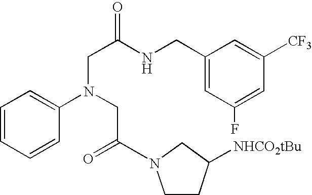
C1=CC=CC(N(CC(=O)N2CCC([NHCO2tBu])C2)CC(NCC2=CC(F)=CC([CF3])=C2)=O)=C1
